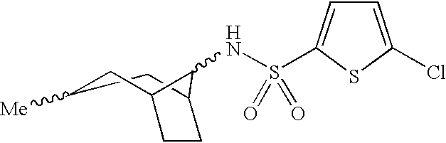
C1([Me])CC2CCC(C1)C2NS(=O)(=O)C1=CC=C(Cl)S1
